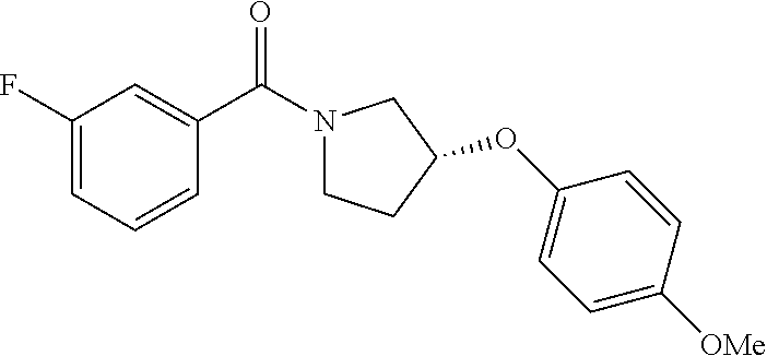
C1(F)=CC=CC(C(N2CCC(OC3=CC=C([OMe])C=C3)C2)=O)=C1
